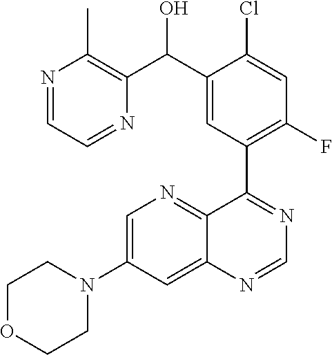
C1=C(N2CCOCC2)C=C2C(=N1)C(C1=C(F)C=C(Cl)C(C(C3=C(C)N=CC=N3)O)=C1)=NC=N2
